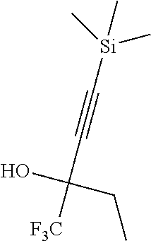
C(C#C[Si](C)(C)C)(O)(CC)[F3C]
